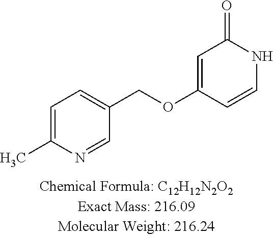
C1=C(C)N=CC(COC2=CC(=O)NC=C2)=C1
